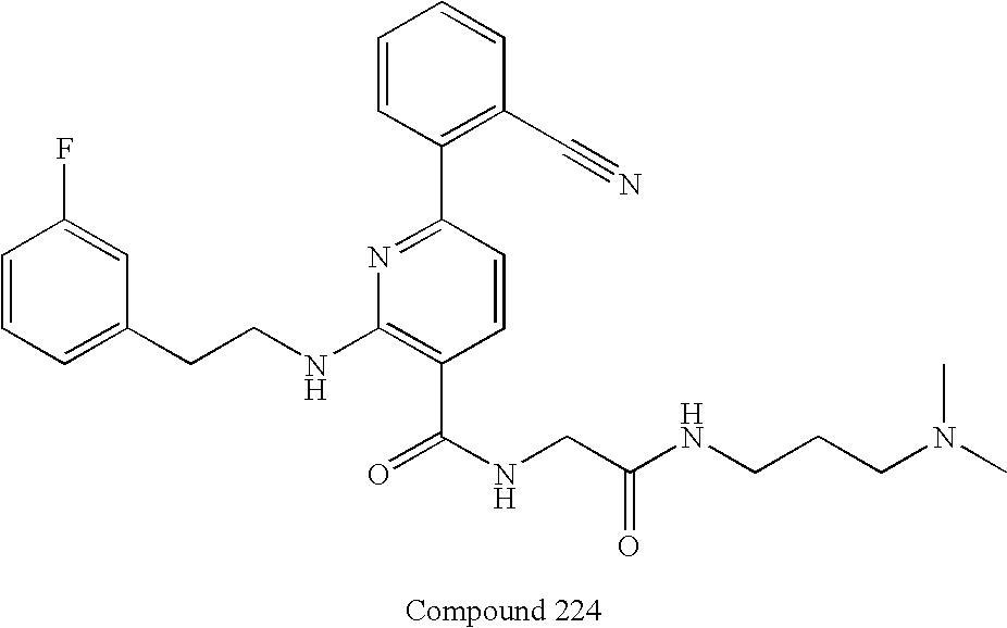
C1=C(CCNC2=C(C(NCC(NCCCN(C)C)=O)=O)C=CC(C3=C(C#N)C=CC=C3)=N2)C=C(F)C=C1
